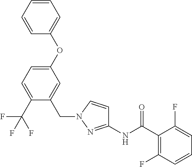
C1(NC(C2=C(F)C=CC=C2F)=O)=NN(CC2=CC(OC3=CC=CC=C3)=CC=C2C(F)(F)F)C=C1
